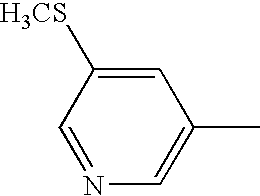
C1=NC=C(C)C=C1[H3CS]
